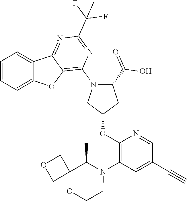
C1=CC=C2C(=C1)C1=NC(C(F)(F)C)=NC(N3C(C(=O)O)CC(OC4=C(N5C(C)C6(OCC5)COC6)C=C(C#C)C=N4)C3)=C1O2
